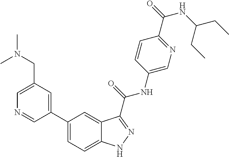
C1(CN(C)C)=CN=CC(C2=CC=C3C(=C2)C(C(NC2=CN=C(C(=O)NC(CC)CC)C=C2)=O)=NN3)=C1
